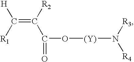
C(=C([R2])C(=O)O[(Y)]N([R3])[R4])([H])[R1]
